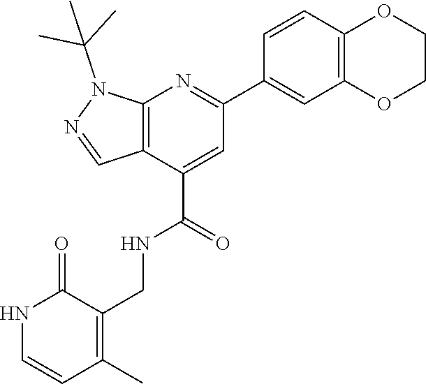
C12=C(OCCO1)C=C(C1=NC3=C(C(C(=O)NCC4=C(C)C=CNC4=O)=C1)C=NN3C(C)(C)C)C=C2
